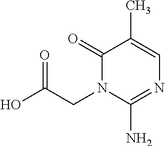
C(C(O)=O)N1C(N)=NC=C(C)C1=O
